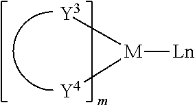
[Y3][M]([Y4])[Ln]
